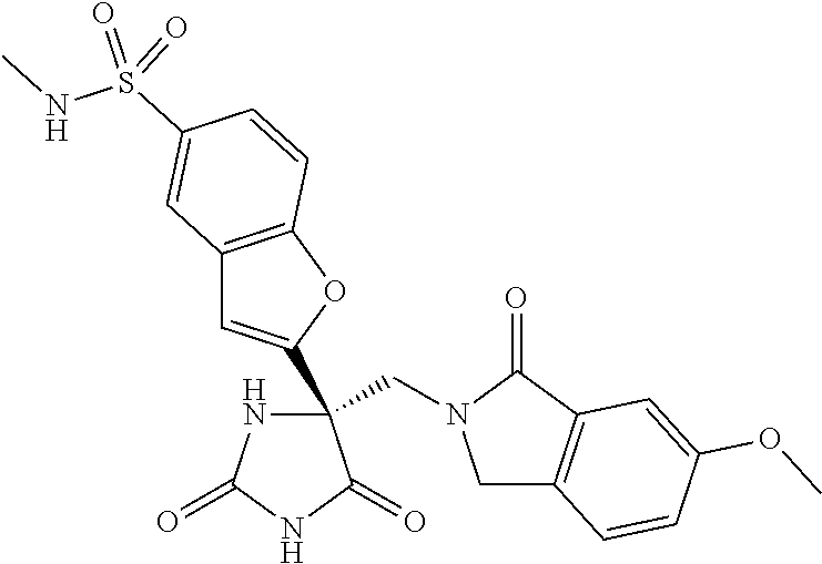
C(C1(C2=CC3=C(O2)C=CC(S(NC)(=O)=O)=C3)NC(=O)NC1=O)N1CC2=C(C1=O)C=C(OC)C=C2
